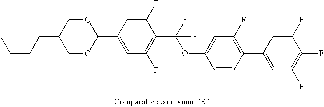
CCCCC1COC(C2=CC(F)=C(C(OC3=CC(F)=C(C4=CC(F)=C(F)C(F)=C4)C=C3)(F)F)C(F)=C2)OC1
